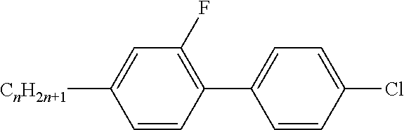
C1([CnH2n+1])=CC(F)=C(C2=CC=C(Cl)C=C2)C=C1
